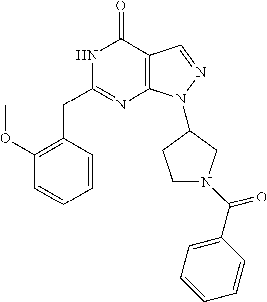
N1C(CC2=C(OC)C=CC=C2)=NC2=C(C1=O)C=NN2C1CN(C(C2=CC=CC=C2)=O)CC1
